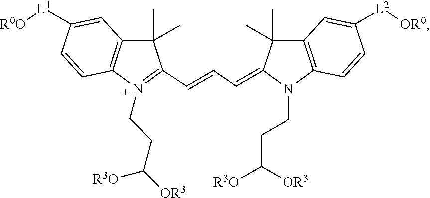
C1(C)(C)C2=C(N(CCC([R3O])[OR3])=C1C=CC=C1C(C)(C)C3=C(N1CCC([OR3])[R3O])C=CC([L2][OR0])=C3)C=CC([L1][R0O])=C2
